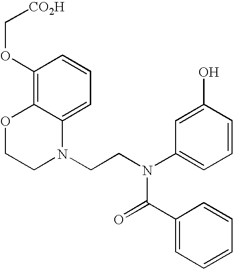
C1=C2C(=C(OC[CO2H])C=C1)OCCN2CCN(C1=CC=CC(O)=C1)C(=O)C1=CC=CC=C1
